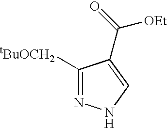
C1([tBuOCH2])=NNC=C1C(=O)[OEt]
